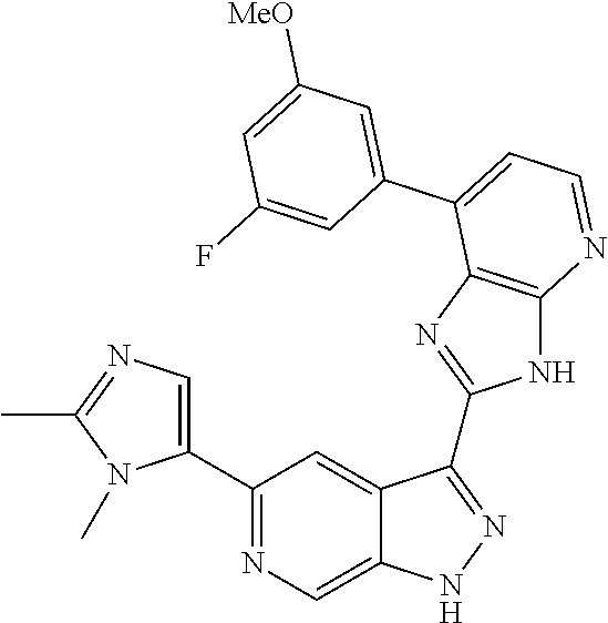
C1(C2=NC=C3C(=C2)C(C2=NC4=C(N2)N=CC=C4C2=CC([MeO])=CC(F)=C2)=NN3)=CN=C(C)N1C
